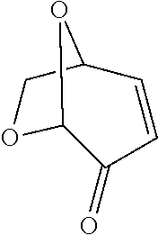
C12C=CC(=O)C(OC1)O2
